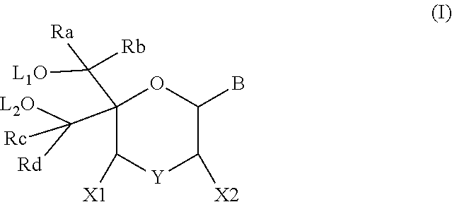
C1(C([L1O])([Rb])[Ra])(C([L2O])([Rc])[Rd])C([X1])[Y]C([X2])C(B)O1
